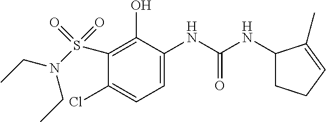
C1(NC(NC2CCC=C2C)=O)=CC=C(Cl)C(S(=O)(=O)N(CC)CC)=C1O
